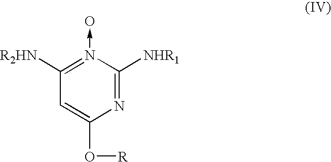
N1=C([NHR1])N(->O)=C([R2HN])C=C1O[R]
